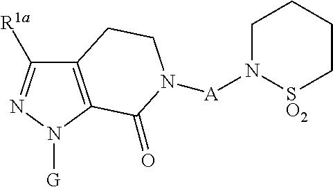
C12=C(N([G])N=C1[R1a])C(=O)N([A]N1[SO2]CCCC1)CC2
